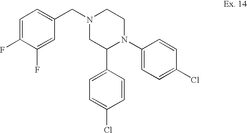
C1=C(Cl)C=CC(C2N(C3=CC=C(Cl)C=C3)CCN(CC3=CC=C(F)C(F)=C3)C2)=C1
